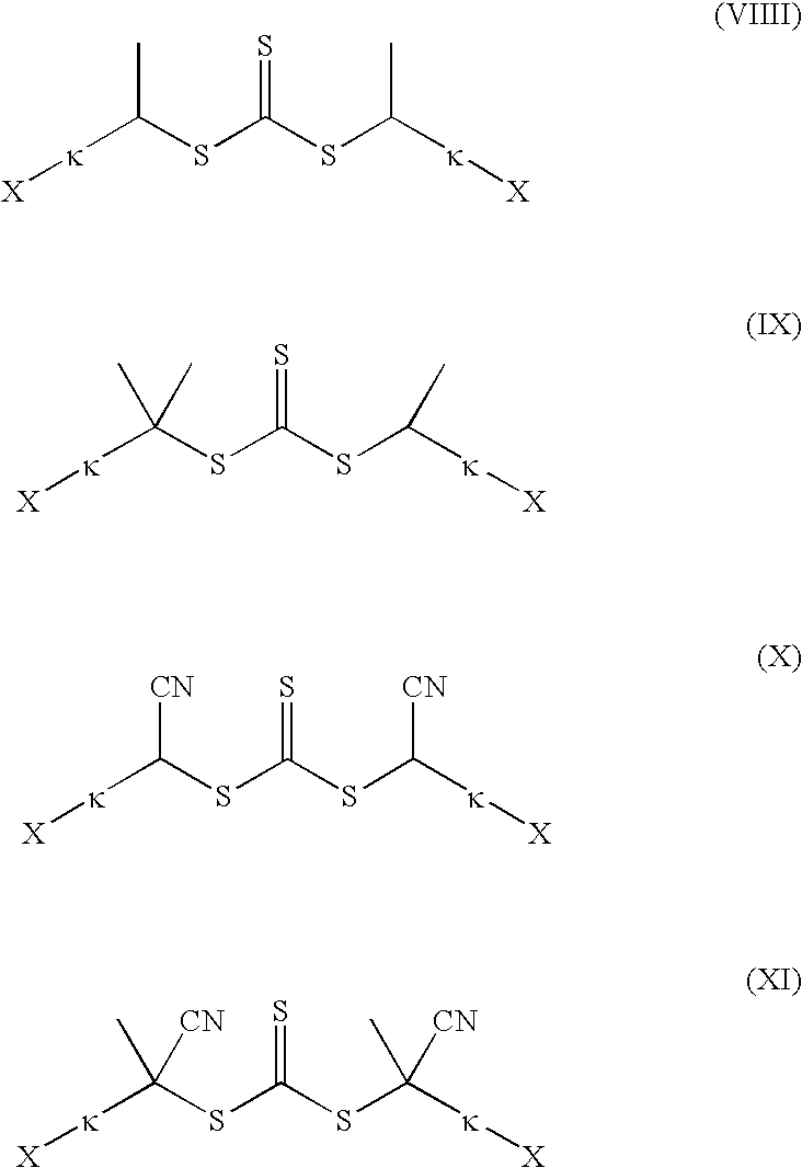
CC(SC(SC([k][X])C)=S)[k][X].CC(SC(SC([k][X])C)=S)([k][X])C.[CN]C(SC(SC([k][X])[CN])=S)[k][X].CC(SC(SC([k][X])([CN])C)=S)([k][X])[CN]
